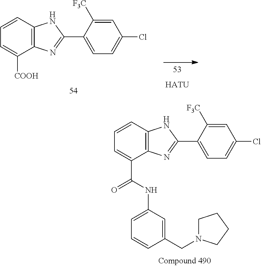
C1=CC2=C(C(C(=O)NC3=CC=CC(CN4CCCC4)=C3)=C1)N=C(C1=CC=C(Cl)C=C1[F3C])N2.[HATU].C1=CC2=C(C([COOH])=C1)N=C(C1=CC=C(Cl)C=C1[F3C])N2
